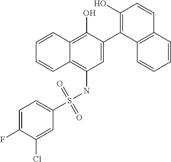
C1=C(C2=C(O)C=CC3=C2C=CC=C3)C(O)=C2C(=C1NS(C1=CC=C(F)C(Cl)=C1)(=O)=O)C=CC=C2
